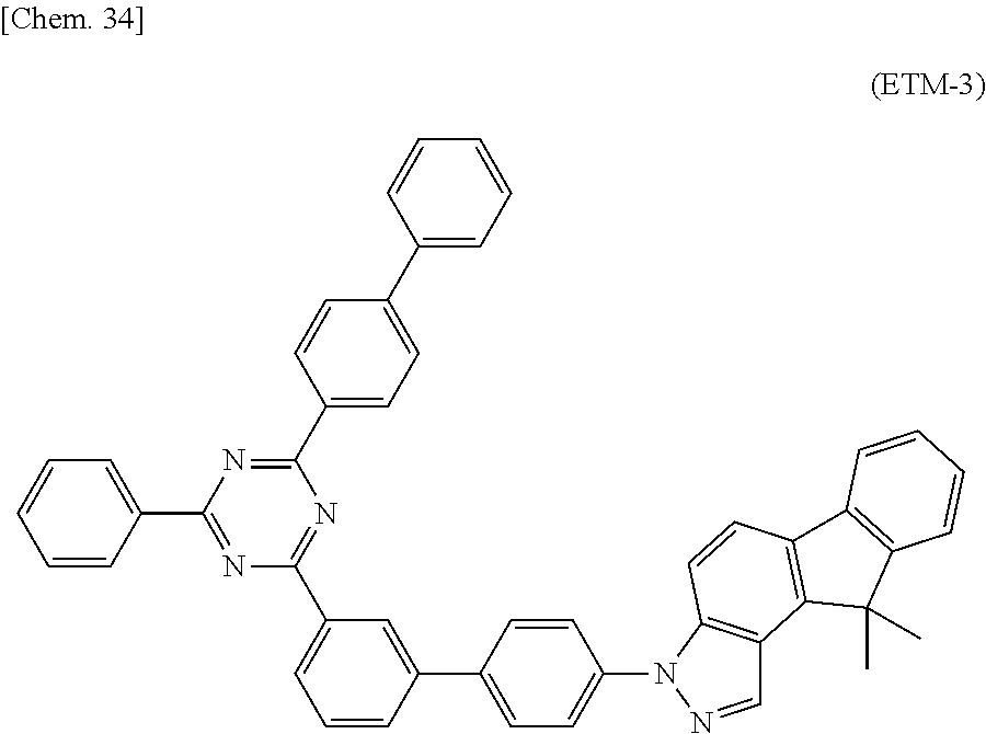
C1(C2=NC(C3=CC=CC(C4=CC=C(N5N=CC6=C5C=CC5=C6C(C)(C)C6=C5C=CC=C6)C=C4)=C3)=NC(C3=CC=C(C4=CC=CC=C4)C=C3)=N2)=CC=CC=C1
